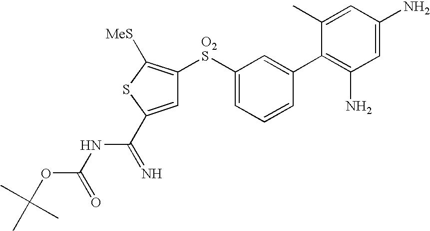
C1(C)=CC(N)=CC(N)=C1C1=CC([O2S]C2=C([MeS])SC(C(NC(OC(C)(C)C)=O)=N)=C2)=CC=C1
